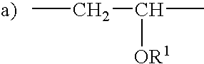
CCC([OR1])C.[a)]
